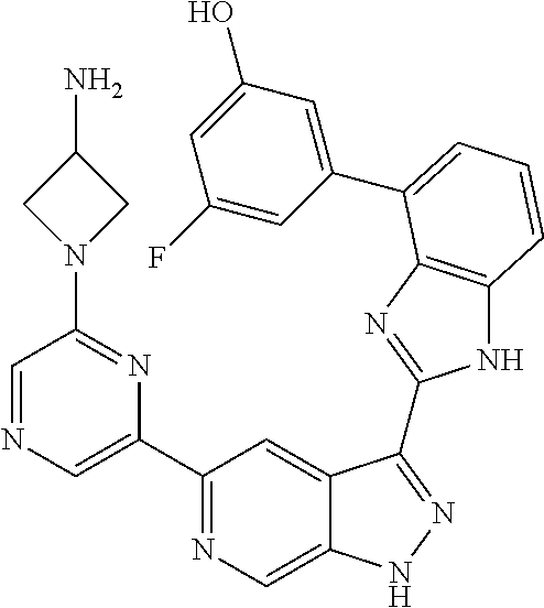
C1(C2=NC=C3C(=C2)C(C2=NC4=C(N2)C=CC=C4C2=CC(O)=CC(F)=C2)=NN3)=CN=CC(N2CC(N)C2)=N1
